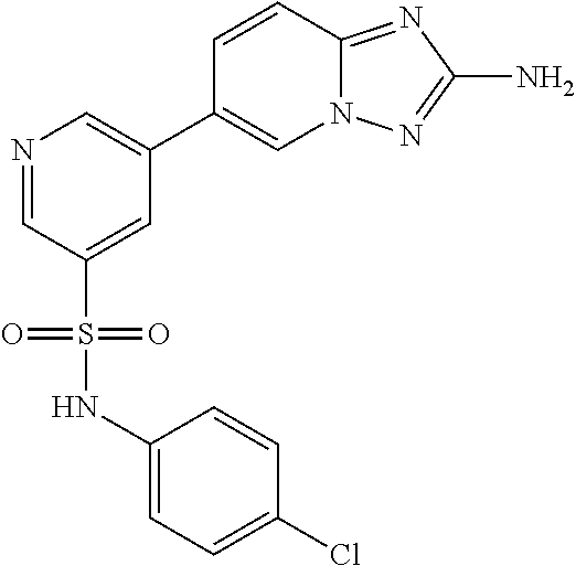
C1=CC(Cl)=CC=C1NS(C1=CC(C2=CN3C(=NC(N)=N3)C=C2)=CN=C1)(=O)=O
